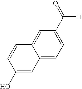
C1(O)=CC2=CC=C(C(=O)[H])C=C2C=C1
